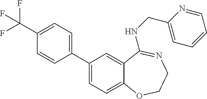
C1(C(F)(F)F)=CC=C(C2=CC=C3C(=C2)C(NCC2=CC=CC=N2)=NCCO3)C=C1
